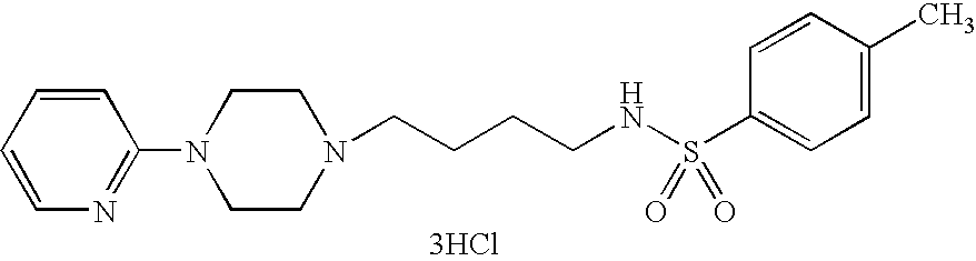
C1=CC=CC(N2CCN(CCCCNS(C3=CC=C(C)C=C3)(=O)=O)CC2)=N1.[3HCl]
